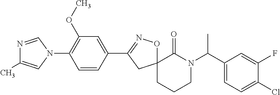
N1=CN(C2=C(OC)C=C(C3=NOC4(C3)CCCN(C(C3=CC=C(Cl)C(F)=C3)C)C4=O)C=C2)C=C1C
